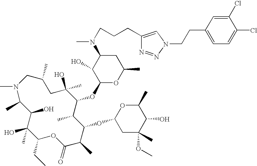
CN1C(C)C(O)C(O)(C)C(CC)OC(=O)C(C)C(OC2CC(C)(OC)C(O)C(C)O2)C(C)C(OC2OC(C)CC(N(C)CCCC3=CN(CCC4=CC=C(Cl)C(Cl)=C4)N=N3)C2O)C(C)(O)CC(C)C1
